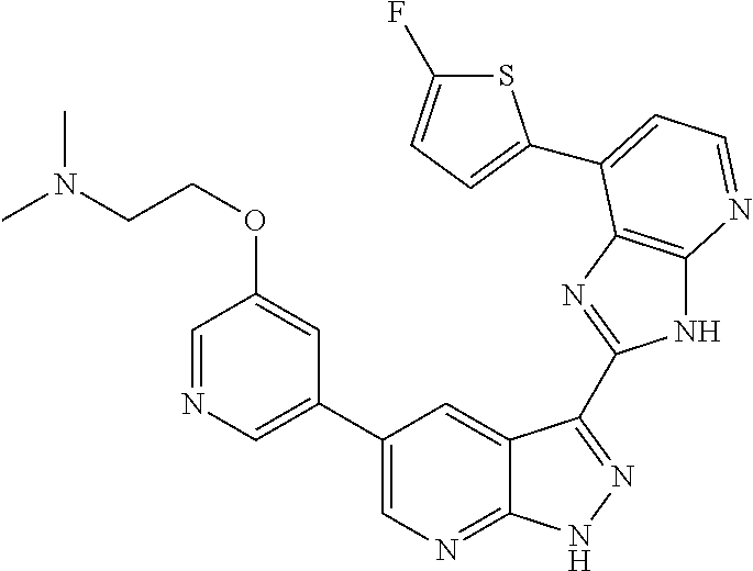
C1(C2=CN=CC(OCCN(C)C)=C2)=CN=C2C(=C1)C(C1=NC3=C(N1)N=CC=C3C1=CC=C(F)S1)=NN2
